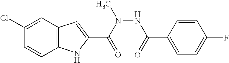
C12=C(C=C(Cl)C=C1)C=C(C(N(NC(C1=CC=C(F)C=C1)=O)C)=O)N2
